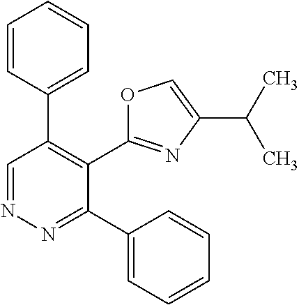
C1=CC(C2=C(C3=NC(C(C)C)=CO3)C(C3=CC=CC=C3)=NN=C2)=CC=C1
